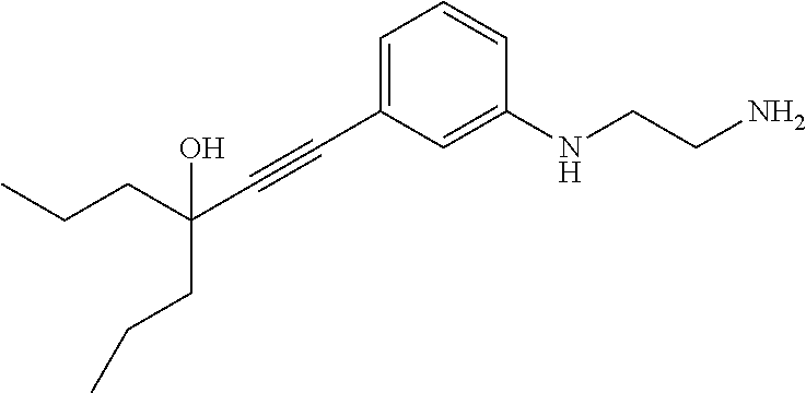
C(C#CC1=CC=CC(NCCN)=C1)(CCC)(CCC)O
